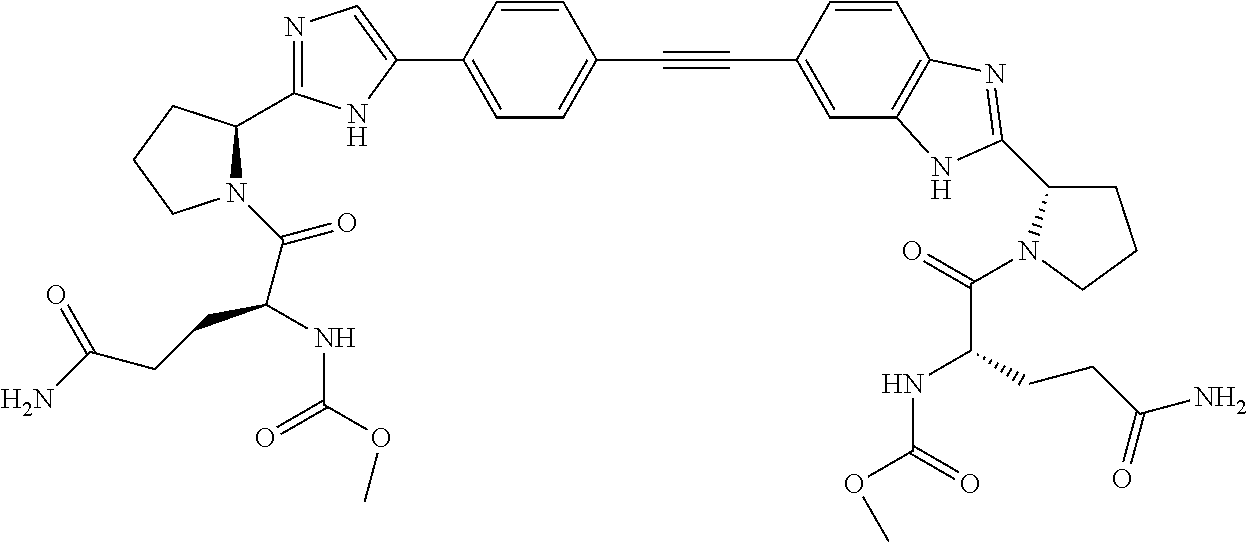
C1=C(C2=CN=C(C3N(C(C(CCC(N)=O)NC(=O)OC)=O)CCC3)N2)C=CC(C#CC2=CC3=C(C=C2)N=C(C2CCCN2C(=O)C(CCC(N)=O)NC(=O)OC)N3)=C1
